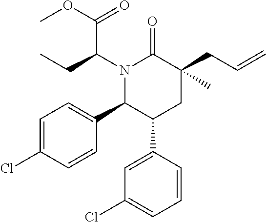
N1(C(C(OC)=O)CC)C(C2=CC=C(Cl)C=C2)C(C2=CC(Cl)=CC=C2)CC(CC=C)(C)C1=O
